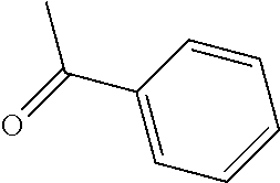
CC(=O)C1=CC=CC=C1
